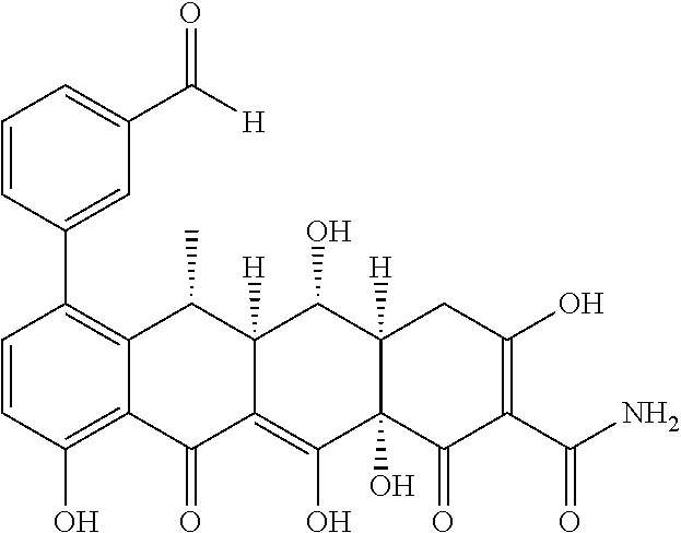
C1=CC(O)=C2C(=C1C1=CC(C([H])=O)=CC=C1)C(C)C1([H])C(=C(O)C3(O)C([H])(C1O)CC(O)=C(C(N)=O)C3=O)C2=O
